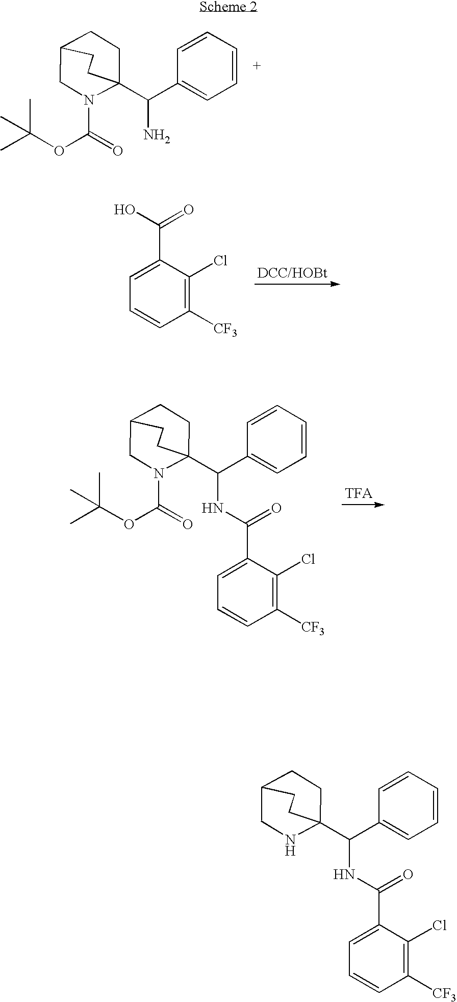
C1CC2(C(C3=CC=CC=C3)N)N(C(OC(C)(C)C)=O)CC1CC2.C1([CF3])=C(Cl)C(C(O)=O)=CC=C1.C1CC2(C(C3=CC=CC=C3)NC(C3=CC=CC([CF3])=C3Cl)=O)N(C(OC(C)(C)C)=O)CC1CC2.C1CC2(C(C3=CC=CC=C3)NC(C3=CC=CC([CF3])=C3Cl)=O)NCC1CC2
